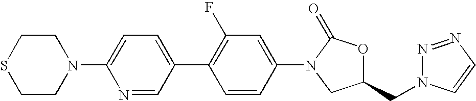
N1(C2=CC=C(C3=C(F)C=C(N4C(=O)OC(CN5N=NC=C5)C4)C=C3)C=N2)CCSCC1
